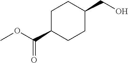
C1CC(CO)CCC1C(OC)=O
